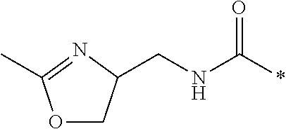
O1CC(CNC(*)=O)N=C1C
